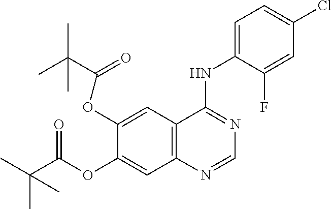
C12=C(C=C(OC(C(C)(C)C)=O)C(OC(C(C)(C)C)=O)=C1)C(NC1=CC=C(Cl)C=C1F)=NC=N2
